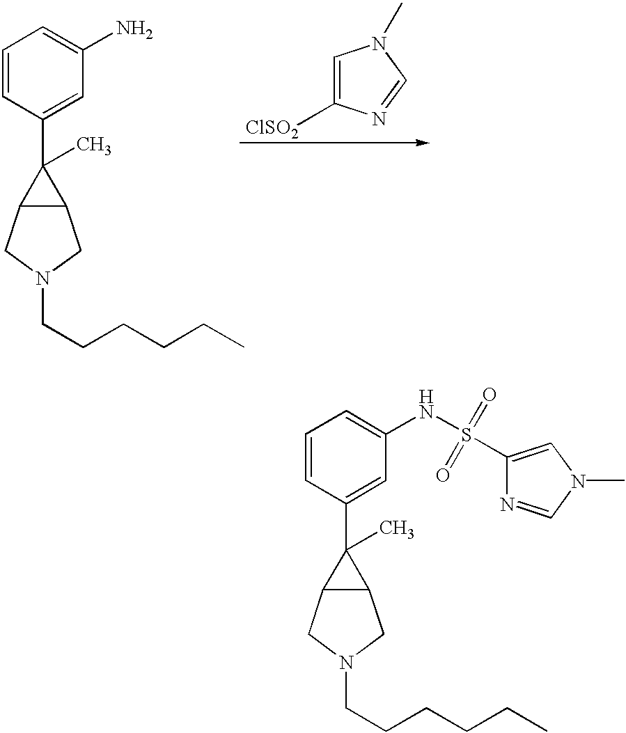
[H].C1=CC(C2(C)C3C2CN(CCCCCC)C3)=CC(NS(C2=CN(C)C=N2)(=O)=O)=C1.C1=CC(C2(C)C3C2CN(CCCCCC)C3)=CC(N)=C1.[ClSO2]C1=CN(C)C=N1
